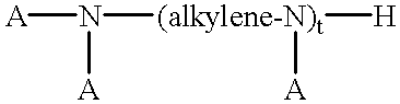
[A]N([A])[(alkylene-N)t]([A])[H]
